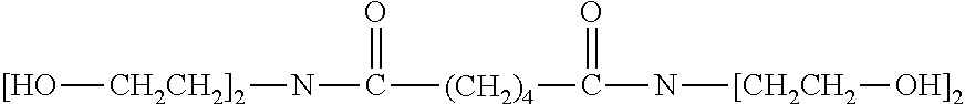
[[HO][CH2CH2]2]NC([(CH2)4]C(N[[CH2CH2][OH]2])=O)=O
